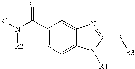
C1(C(N([R1])[R2])=O)=CC=C2C(=C1)N=C(S[R3])N2[R4]
